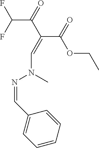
C1=CC=CC(C=NN(C)C=C(C(OCC)=O)C(=O)C(F)F)=C1
